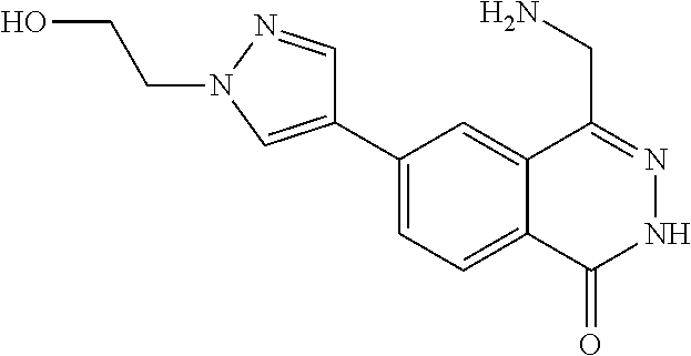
C1(C2=CN(CCO)N=C2)=CC=C2C(=C1)C(CN)=NNC2=O
